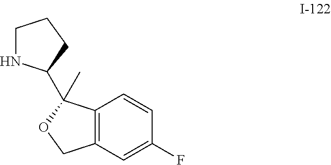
C12=C(C=C(F)C=C1)COC2(C)C1NCCC1
